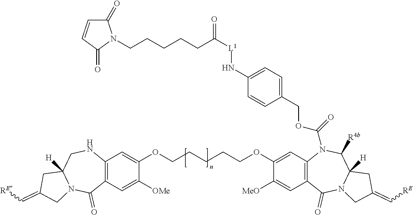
C12=C(C=C([OMe])C(OCCCCCOC3=CC4=C(C=C3[MeO])C(=O)N3C([H])(C([R4b])N4C(=O)OCC4=CC=C(N[L1]C(=O)CCCCCN5C(=O)C=CC5=O)C=C4)CC(=C[RE])C3)=C1)C(=O)N1C([H])(CN2)CC(=C[RE])C1
